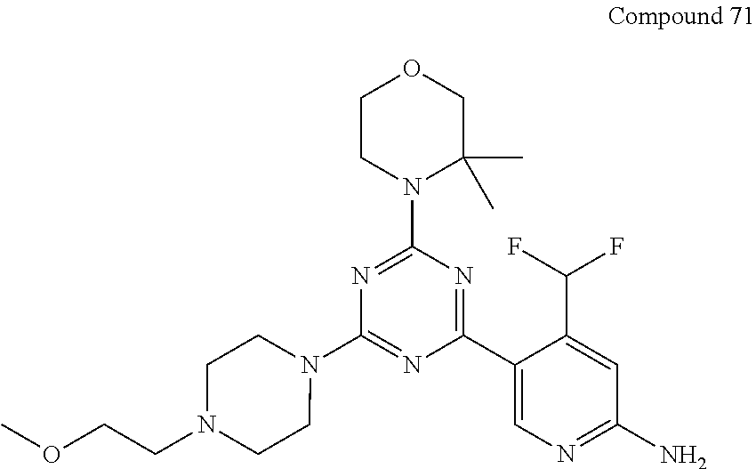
C1CN(C2=NC(N3CCN(CCOC)CC3)=NC(C3=CN=C(N)C=C3C(F)F)=N2)C(C)(C)CO1
